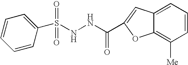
N(NC(=O)C1=CC2=CC=CC([Me])=C2O1)S(C1=CC=CC=C1)(=O)=O
